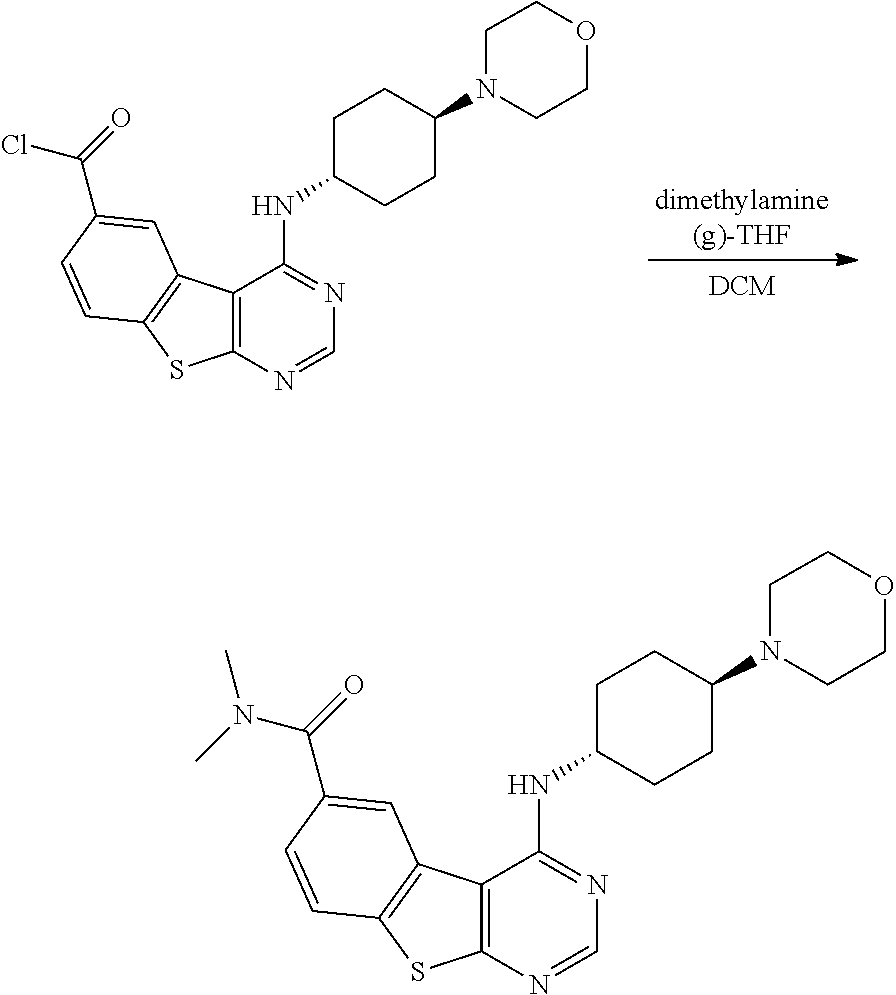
C12=C(N=CN=C1NC1CCC(N3CCOCC3)CC1)SC1=C2C=C(C(Cl)=O)C=C1.[dimethylamine(g)-THF].C12=C(N=CN=C1NC1CCC(N3CCOCC3)CC1)SC1=C2C=C(C(N(C)C)=O)C=C1
